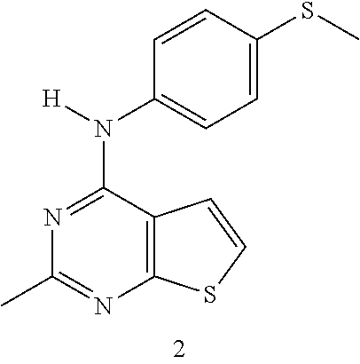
[H]N(C1=CC=C(SC)C=C1)C1=NC(C)=NC2=C1C=CS2
